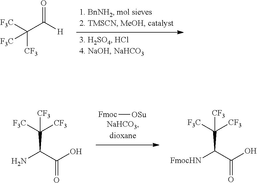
[F3C]C(C([H])=O)([CF3])[F3C].NC(C(O)=O)C([F3C])([CF3])[CF3].[Fmoc][OSu].[FmocHN]C(C(O)=O)C([F3C])([CF3])[CF3]
